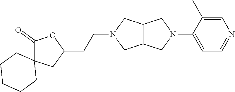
C1=C(C)C(N2CC3C(C2)CN(CCC2OC(=O)C4(C2)CCCCC4)C3)=CC=N1
